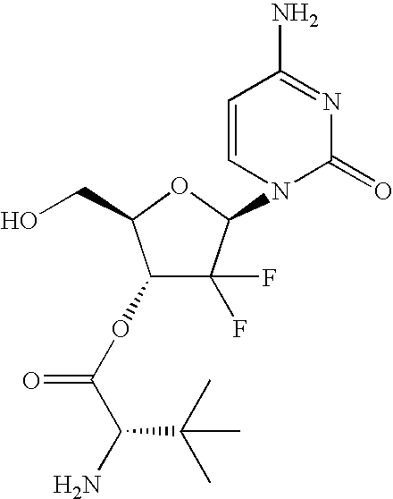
C1(OC(=O)C(N)C(C)(C)C)C(F)(F)C(N2C(=O)N=C(N)C=C2)OC1CO
